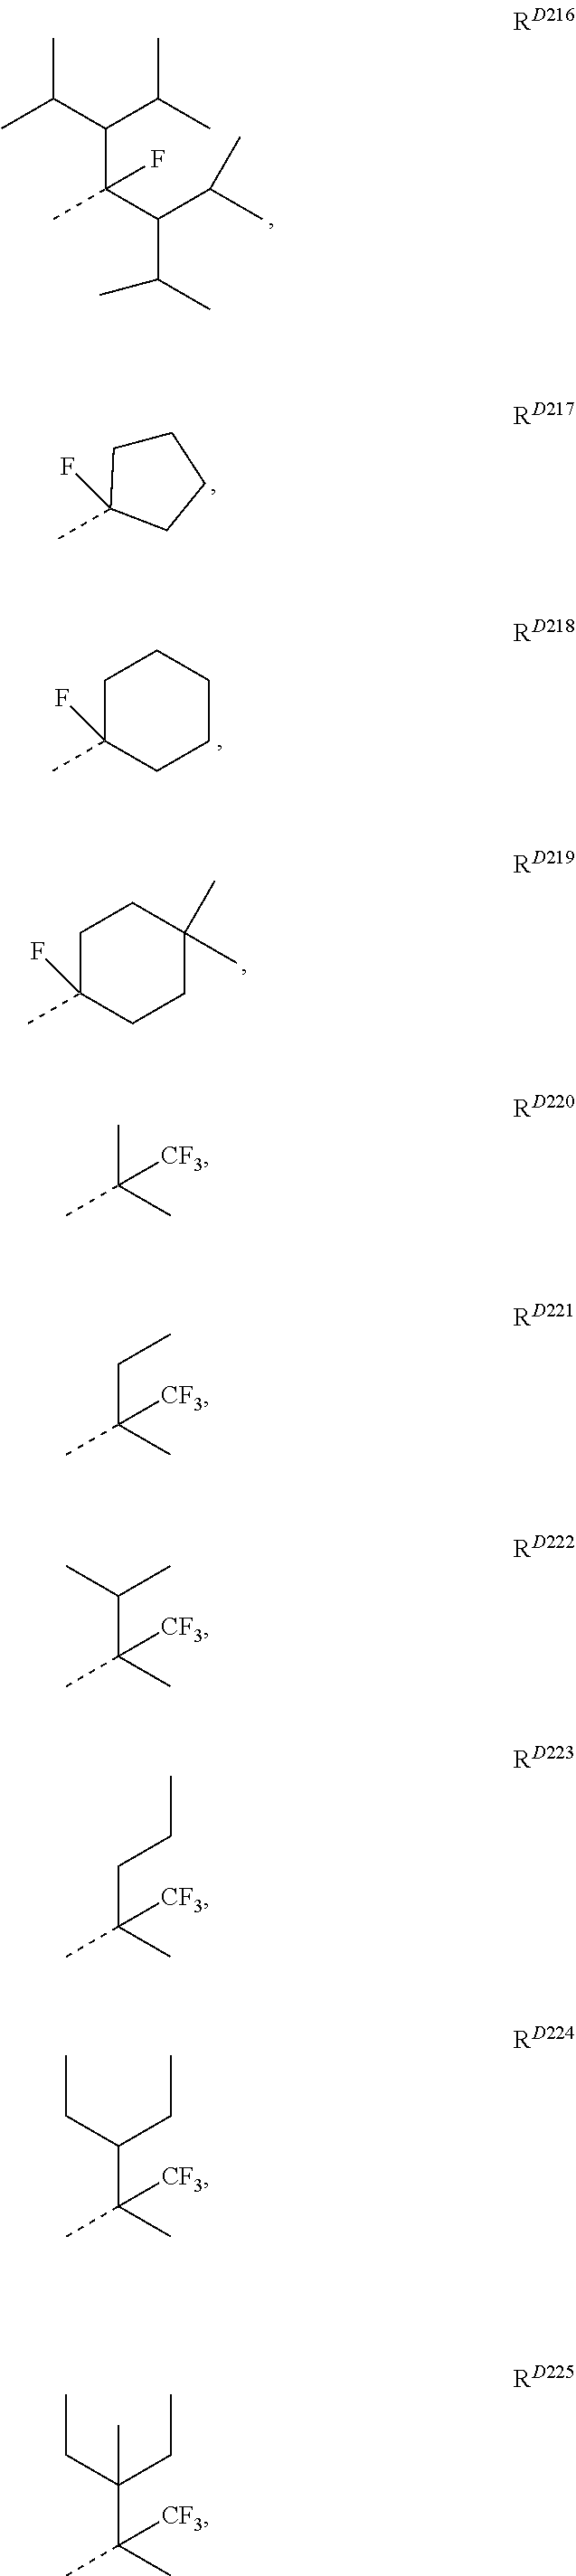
C(C(C(C(C)C)C(C)C)(F)C)(C(C)C)C(C)C.C1CC(F)(C)CC1.C1C(C)(F)CCCC1.C1C(C)(F)CCC(C)(C)C1.CC(C)([CF3])C.C(C(C)([CF3])C)C.C(C(C)([CF3])C)(C)C.C(C(C)([CF3])C)CC.C(C(C)([CF3])C)(CC)CC.C(C(C)([CF3])C)(CC)(CC)C
